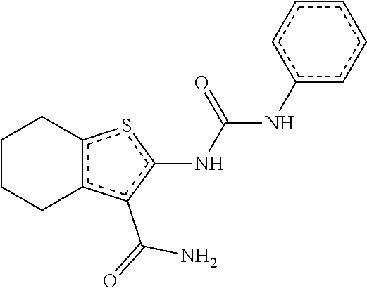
c12c(c(C(N)=O)c(NC(=O)Nc3ccccc3)s1)CCCC2
